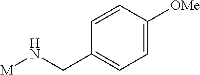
C1(CN[M])=CC=C([OMe])C=C1
